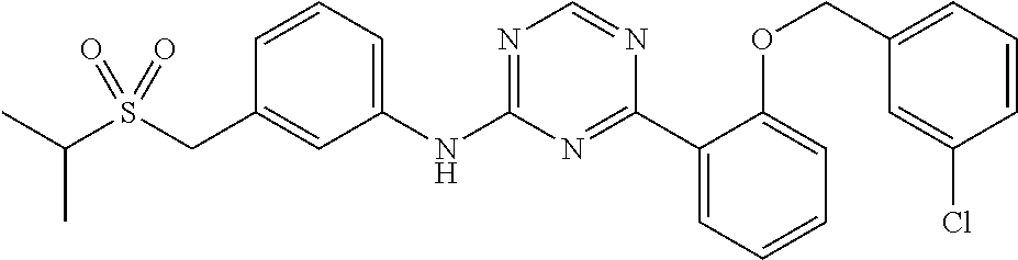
C1(NC2=NC=NC(C3=CC=CC=C3OCC3=CC=CC(Cl)=C3)=N2)=CC=CC(CS(C(C)C)(=O)=O)=C1
